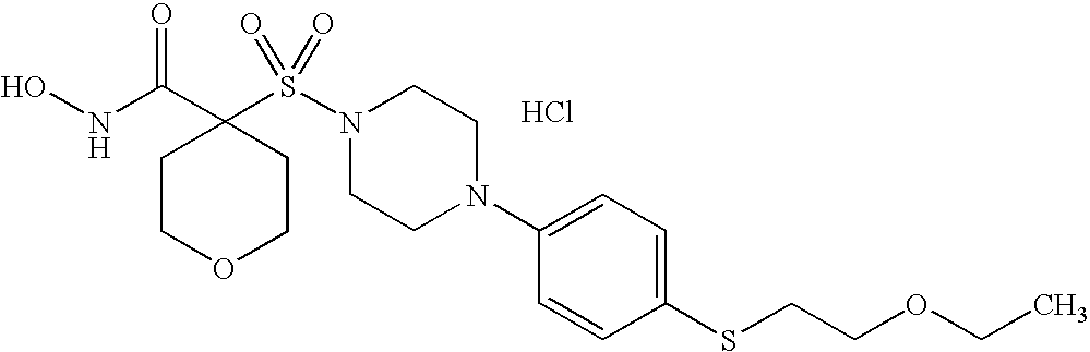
Cl.ONC(C1(S(N2CCN(C3=CC=C(SCCOCC)C=C3)CC2)(=O)=O)CCOCC1)=O
